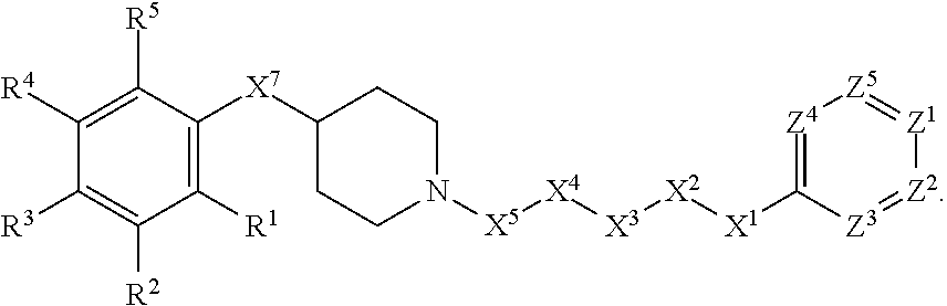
C1([R1])=C([X7]C2CCN([X5][X4][X3][X2][X1]C3=[Z4][Z5]=[Z1][Z2]=[Z3]3)CC2)C([R5])=C([R4])C([R3])=C1[R2]
